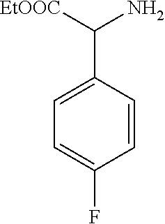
C1=C(C([EtOOC])N)C=CC(F)=C1
